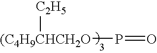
[C2H5][(C4H9CHCH2O]P=O
